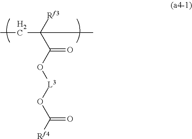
CCC([Rf3])(C)C(O[L3]OC([Rf4])=O)=O
